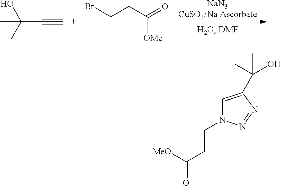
C1=C(C(C)(O)C)N=NN1CCC(=O)[MeO].[NaN3CuSO4/Na Ascorbate].C(C#C)(C)(O)C.BrCCC(=O)[OMe]
